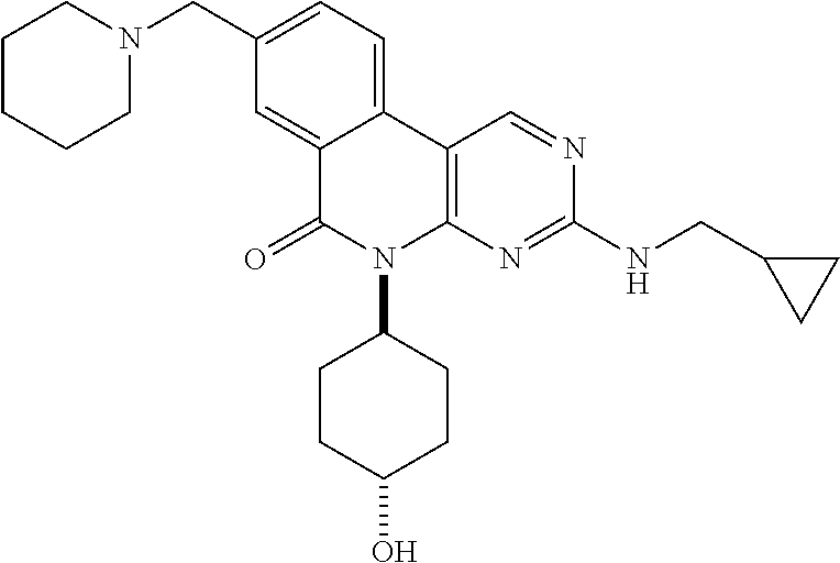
C1CCCN(CC2=CC=C3C(=C2)C(=O)N(C2CCC(O)CC2)C2=C3C=NC(NCC3CC3)=N2)C1
